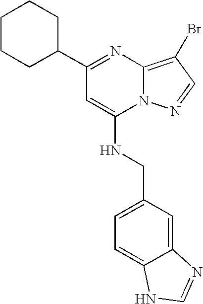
C1CCC(C2=NC3=C(Br)C=NN3C(NCC3=CC=C4C(=C3)N=CN4)=C2)CC1
